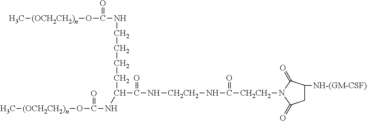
C[(OCH2CH2)n]OC(NCCCCC(C(=O)N[CH2CH2]NC(=O)[CH2CH2]N1C(=O)CC([NH-(GM-CSF)])C1=O)NC(=O)O[(OCH2CH2)n]C)=O
